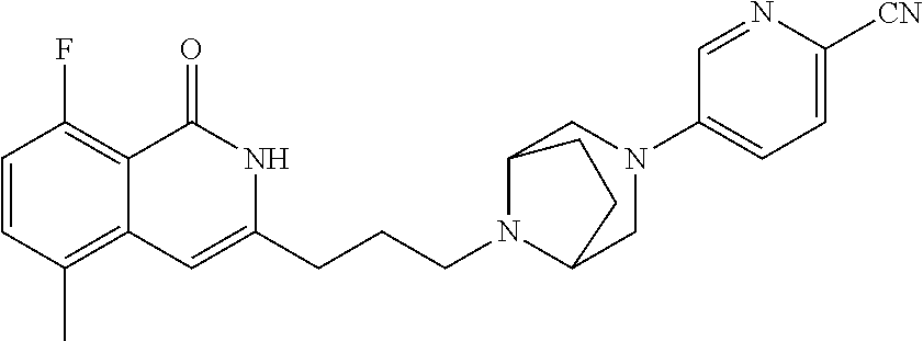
C1=CC(C)=C2C(=C1F)C(=O)NC(CCCN1C3CN(C4=CC=C([CN])N=C4)CC1CC3)=C2
